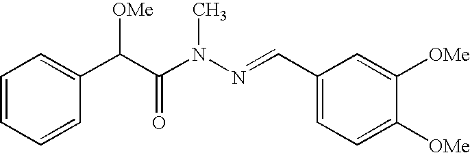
C1=CC=CC(C(C(N(N=CC2=CC=C([OMe])C([OMe])=C2)C)=O)[OMe])=C1
